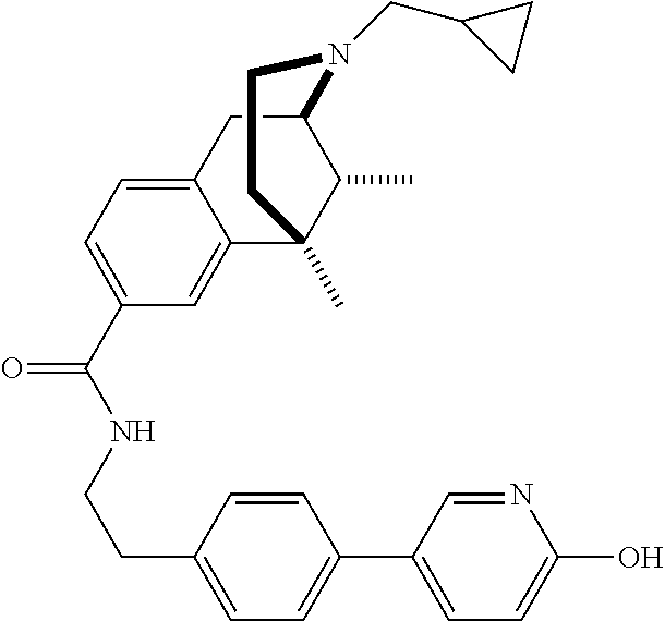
C1(C(NCCC2=CC=C(C3=CC=C(O)N=C3)C=C2)=O)=CC=C2C(=C1)C1(C)C(C)C(C2)N(CC2CC2)CC1
